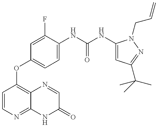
C1=CN=C2C(=C1OC1=CC=C(NC(=O)NC3=CC(C(C)(C)C)=NN3CC=C)C(F)=C1)N=CC(=O)N2
